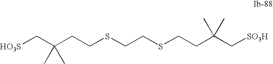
[HO3S]CC(CCSCCSCCC(C[SO3H])(C)C)(C)C
